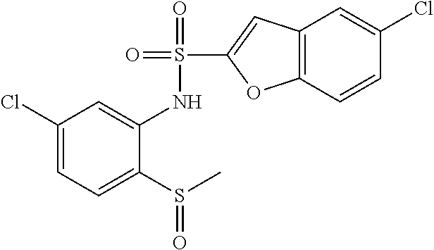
S(C1=CC2=C(O1)C=CC(Cl)=C2)(=O)(=O)NC1=CC(Cl)=CC=C1S(C)=O
